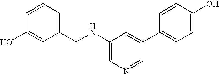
C1=CC=C(CNC2=CN=CC(C3=CC=C(O)C=C3)=C2)C=C1O
